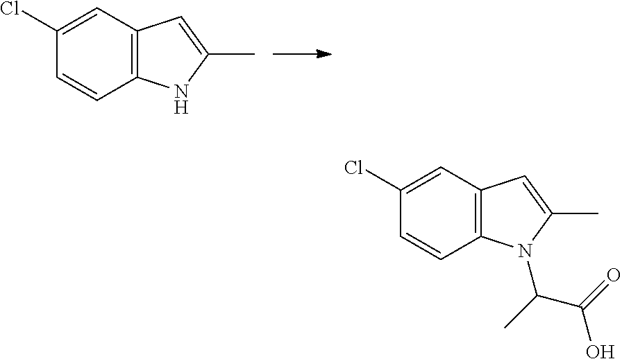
C1=C(Cl)C=CC2=C1C=C(C)N2.C1=C(Cl)C=CC2=C1C=C(C)N2C(C)C(=O)O
